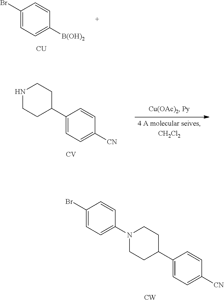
C1(Br)=CC=C([B(OH)2])C=C1.[CU].C1(C2CCNCC2)=CC=C([CN])C=C1.[CV].C1(C2CCN(C3=CC=C(Br)C=C3)CC2)=CC=C([CN])C=C1.[CW]
